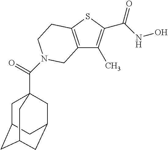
C12=C(SC(C(NO)=O)=C1C)CCN(C(=O)C13CC4CC(CC(C1)C4)C3)C2
